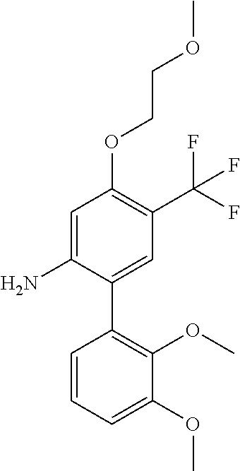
C1=C(N)C(C2=C(OC)C(OC)=CC=C2)=CC(C(F)(F)F)=C1OCCOC
